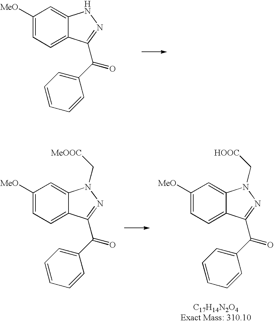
C1([MeO])=CC=C2C(=C1)NN=C2C(C1=CC=CC=C1)=O.C1([MeO])=CC=C2C(=C1)N(C[HOOC])N=C2C(C1=CC=CC=C1)=O.C1([MeO])=CC=C2C(=C1)N(C[MeOOC])N=C2C(C1=CC=CC=C1)=O
